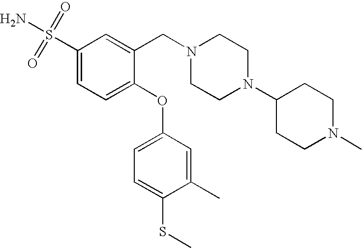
C1(S(N)(=O)=O)=CC=C(OC2=CC=C(SC)C(C)=C2)C(CN2CCN(C3CCN(C)CC3)CC2)=C1
